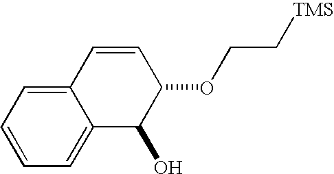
C12=CC=CC=C1C(O)C(OCC[TMS])C=C2
